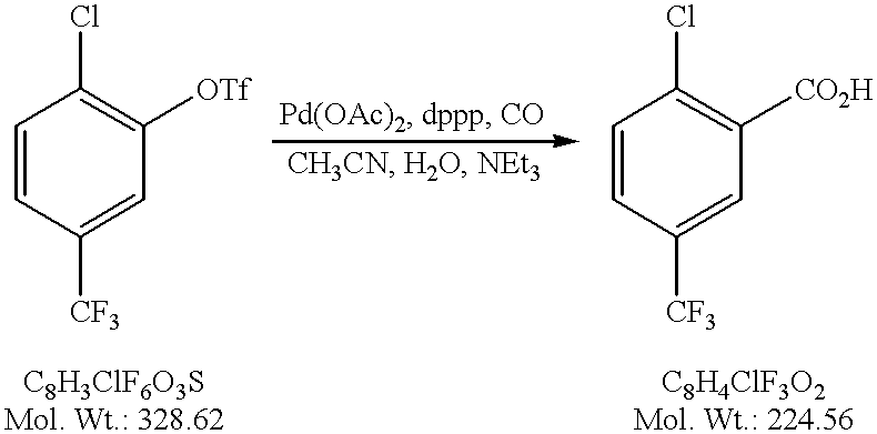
C1=CC([CF3])=CC([OTf])=C1Cl.C1=CC([CF3])=CC([CO2H])=C1Cl
